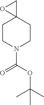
C1CN(C(=O)OC(C)(C)C)CCC12CO2
